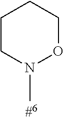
C1CN(C)OCC1
